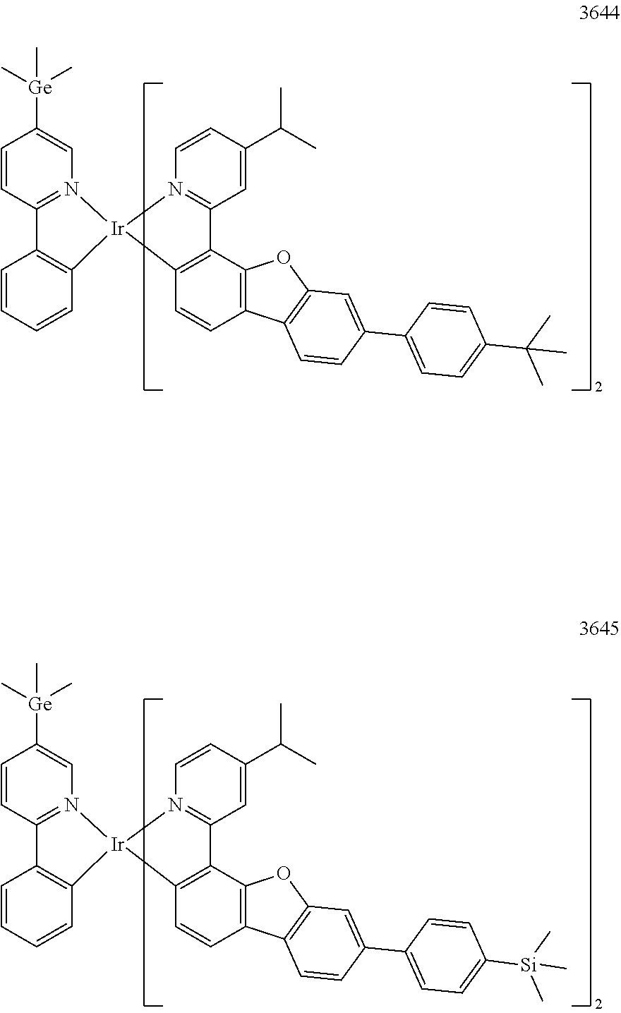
C1=CC2=N(C=C1[Ge](C)(C)C)[Ir]1(C3=C2C=CC=C3)N2=C(C=C(C(C)C)C=C2)C2=C1C=CC1=C2OC2=C1C=CC(C1=CC=C(C(C)(C)C)C=C1)=C2.C1=CC2=N(C=C1[Ge](C)(C)C)[Ir]1(C3=C2C=CC=C3)N2=C(C=C(C(C)C)C=C2)C2=C1C=CC1=C2OC2=C1C=CC(C1=CC=C([Si](C)(C)C)C=C1)=C2
